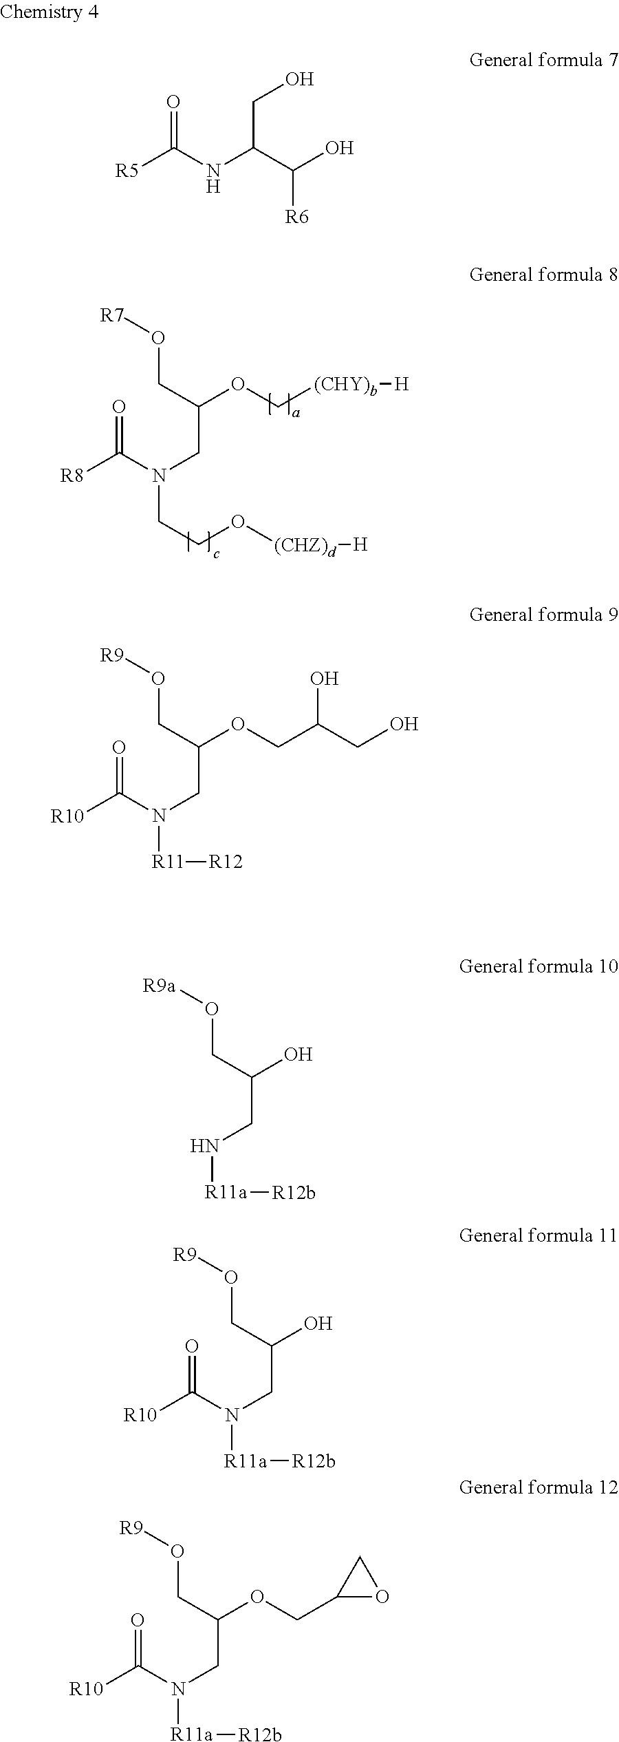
O=C([R8])N(CC(OC[(CHY)b][H])CO[R7])CCO[(CHZ)d][H].O=C([R10])N(CC(OCC(CO)O)CO[R9])[R11][R12].[R9a]OCC(O)CN[R11a][R12b].O=C([R5])NC(C(O)[R6])CO.[R9]OCC(O)CN([R11a][R12b])C([R10])=O.[R9]OCC(OCC1OC1)CN([R11a][R12b])C([R10])=O
